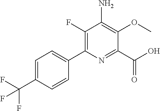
C1(F)=C(C2=CC=C(C(F)(F)F)C=C2)N=C(C(O)=O)C(OC)=C1N
